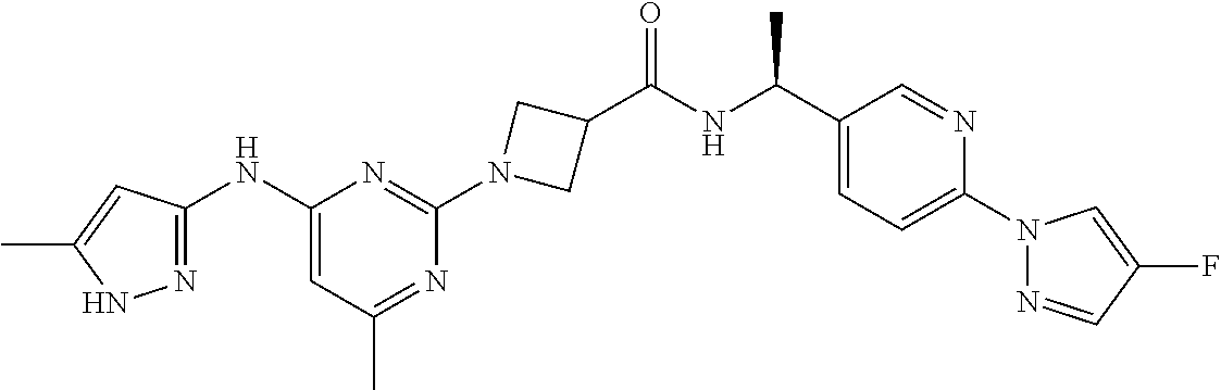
C1(NC2=NNC(C)=C2)=CC(C)=NC(N2CC(C(NC(C3=CC=C(N4N=CC(F)=C4)N=C3)C)=O)C2)=N1
